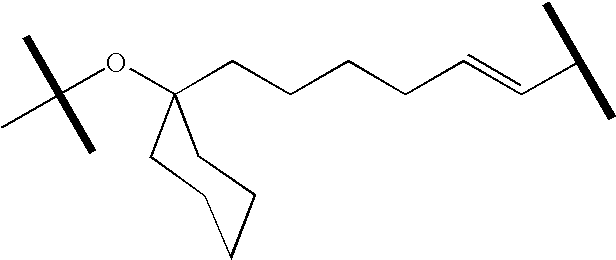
C(OC1(CCCCC=CC(C)C)CCCCC1)(C)(C)C
